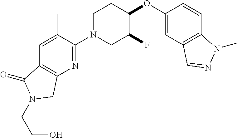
C1(OC2CCN(C3=NC4=C(C(=O)N(CCO)C4)C=C3C)CC2F)=CC2=C(C=C1)N(C)N=C2
